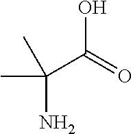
C(C(=O)O)(N)(C)C
